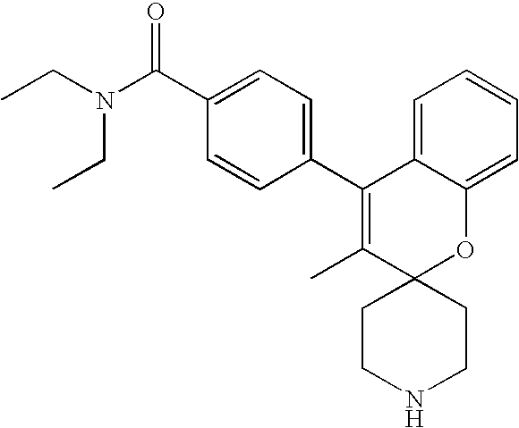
CCN(C(C1=CC=C(C2=C(C)C3(OC4=CC=CC=C24)CCNCC3)C=C1)=O)CC
